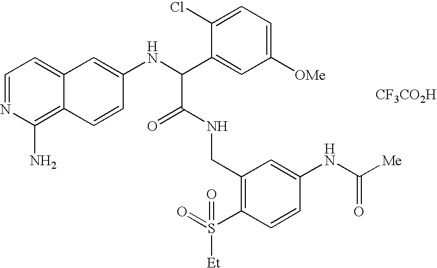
C1=NC(N)=C2C(=C1)C=C(NC(C1=CC([OMe])=CC=C1Cl)C(=O)NCC1=C(S(=O)([Et])=O)C=CC(NC([Me])=O)=C1)C=C2.[CF3CO2H]
